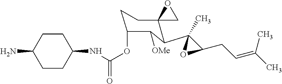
N(C(OC1C([OMe])C(C2(C)OC2CC=C(C)C)C2(CC1)CO2)=O)C1CCC(N)CC1
